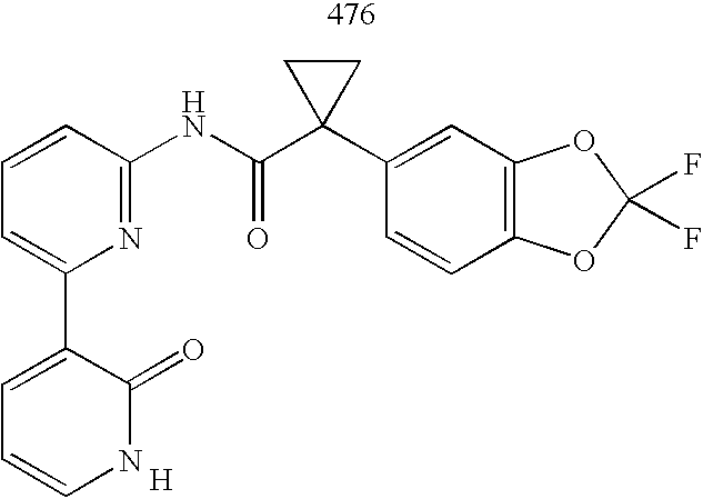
C1=CC(NC(C2(C3=CC4=C(C=C3)OC(F)(F)O4)CC2)=O)=NC(C2=CC=CNC2=O)=C1.[H]
